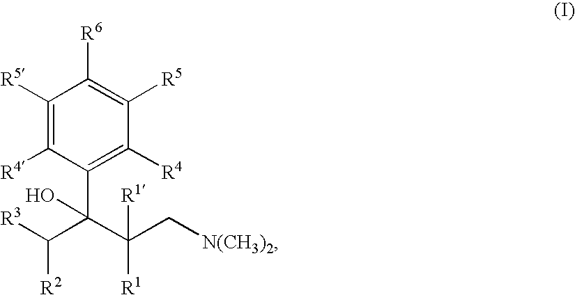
C1([R5])=C([R4])C(C(C([R3])[R2])(C(C[N(CH3)2])([R1])[R1])O)=C([R4])C([R5])=C1[R6]
